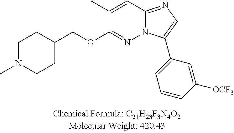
C1(C)=CC2=NC=C(C3=CC=CC([OCF3])=C3)N2N=C1OCC1CCN(C)CC1
